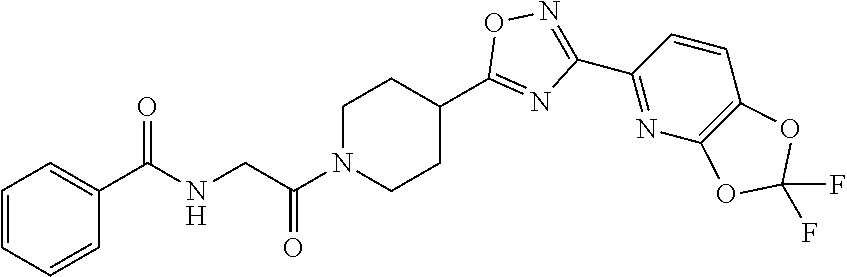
C1=CC=CC(C(NCC(N2CCC(C3=NC(C4=NC5=C(C=C4)OC(F)(F)O5)=NO3)CC2)=O)=O)=C1
